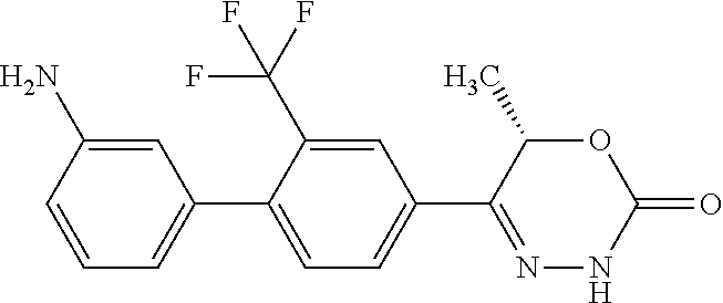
C1=CC=C(C2=CC=C(C3=NNC(=O)OC3C)C=C2C(F)(F)F)C=C1N
